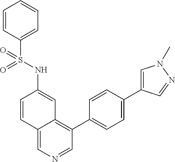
C12=CN=CC(C3=CC=C(C4=CN(C)N=C4)C=C3)=C1C=C(NS(C1=CC=CC=C1)(=O)=O)C=C2
